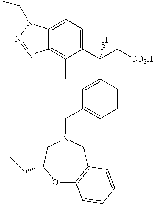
C1(C(C[CO2H])(C2=CC(CN3CC4=C(OC(CC)C3)C=CC=C4)=C(C)C=C2)[H])=CC=C2C(=C1C)N=NN2CC
